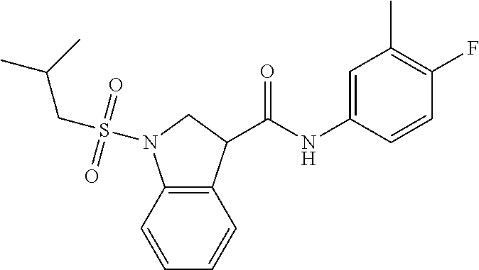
C(NC1=CC(C)=C(F)C=C1)(=O)C1C2=C(N(S(CC(C)C)(=O)=O)C1)C=CC=C2
